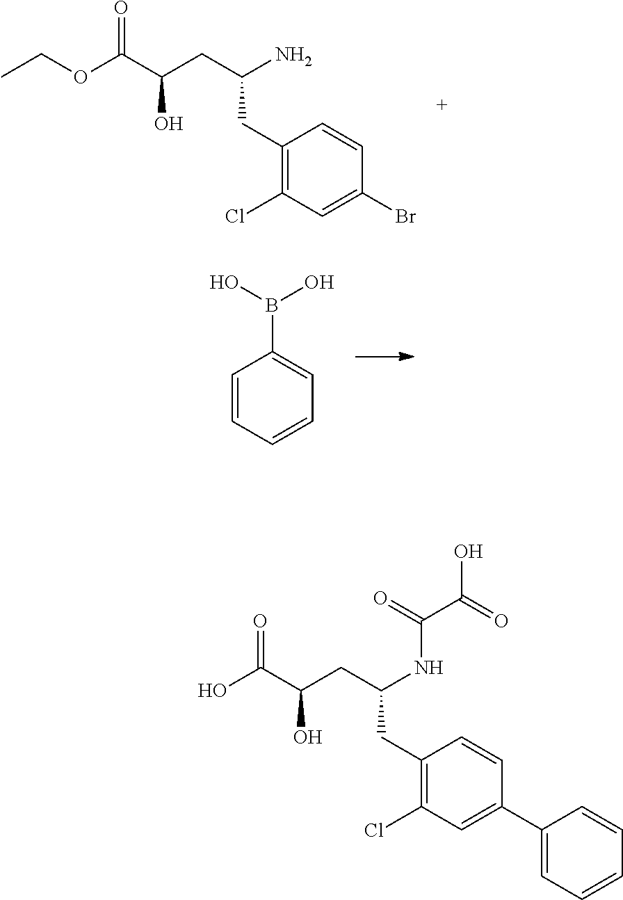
CCOC(C(CC(N)CC1=C(Cl)C=C(Br)C=C1)O)=O.C1=CC=CC=C1B(O)O.OC(C(CC(NC(C(=O)O)=O)CC1=C(Cl)C=C(C2=CC=CC=C2)C=C1)O)=O
